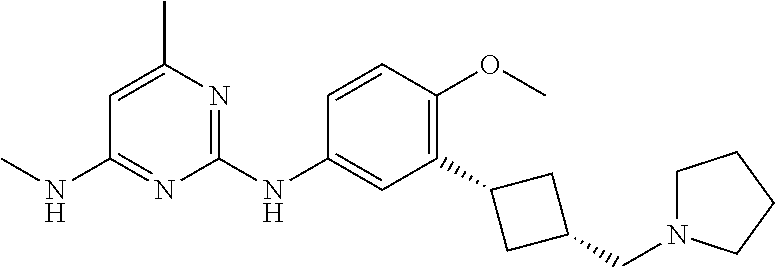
C1=CC(OC)=C(C2CC(CN3CCCC3)C2)C=C1NC1=NC(C)=CC(NC)=N1
